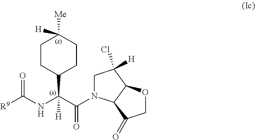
C1CC(C(NC([R9])=O)(C(=O)N2CC(Cl)([H])C3C2C(=O)CO3)[H])CCC1([Me])[H]
